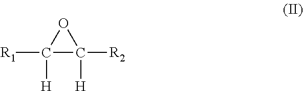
C1([H])([R1])C([H])([R2])O1
